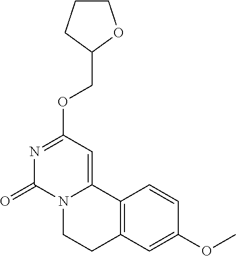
C12=C(C=C(OC)C=C1)CCN1C2=CC(OCC2OCCC2)=NC1=O
